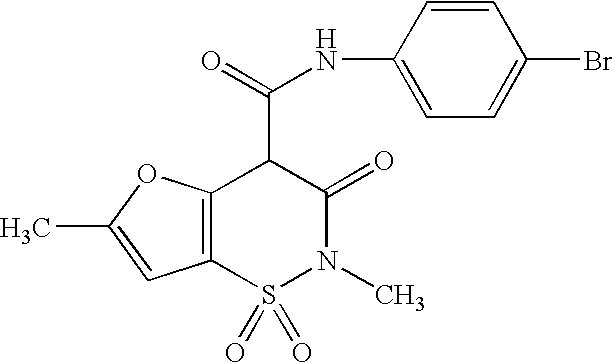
C12=C(S(=O)(=O)N(C)C(=O)C1C(=O)NC1=CC=C(Br)C=C1)C=C(C)O2
